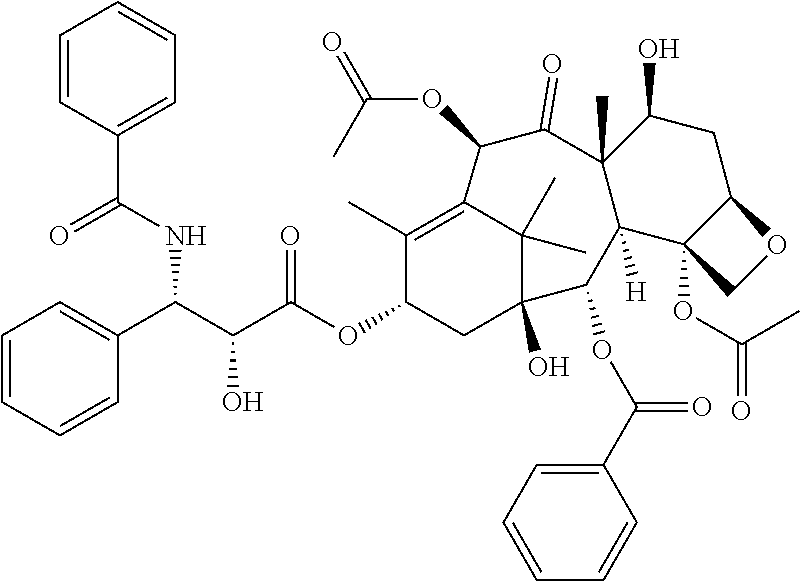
C1=CC(C(NC(C2=CC=CC=C2)C(C(OC2CC3(O)C(C)(C)C(=C2C)C(OC(=O)C)C(=O)C2(C)C([H])(C3OC(C3=CC=CC=C3)=O)C3(OC(=O)C)C(CC2O)OC3)=O)O)=O)=CC=C1
